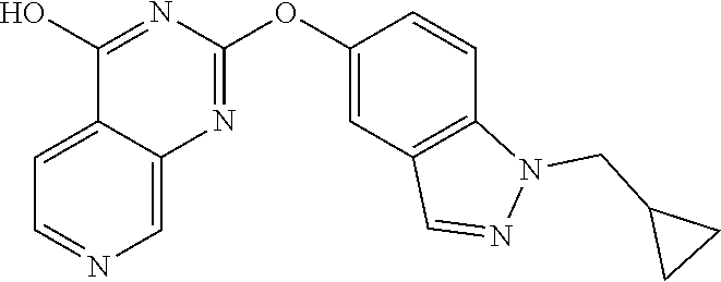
C12=CC=NC=C1N=C(OC1=CC3=C(C=C1)N(CC1CC1)N=C3)N=C2O
